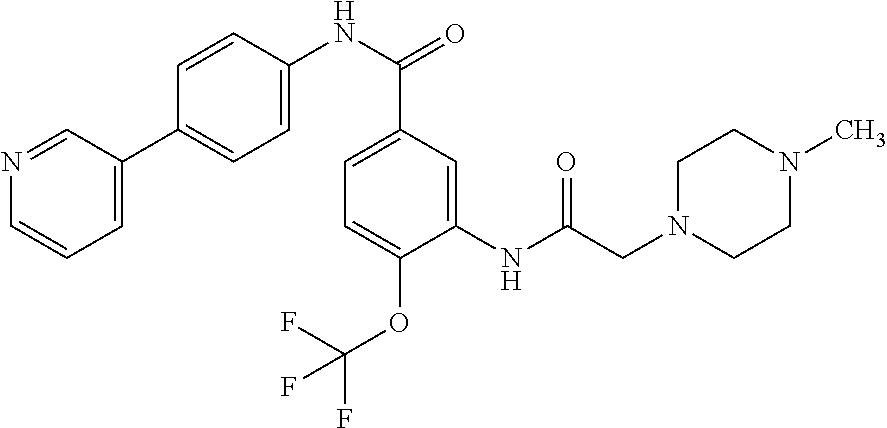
N1=CC(C2=CC=C(NC(=O)C3=CC=C(OC(F)(F)F)C(NC(CN4CCN(C)CC4)=O)=C3)C=C2)=CC=C1
